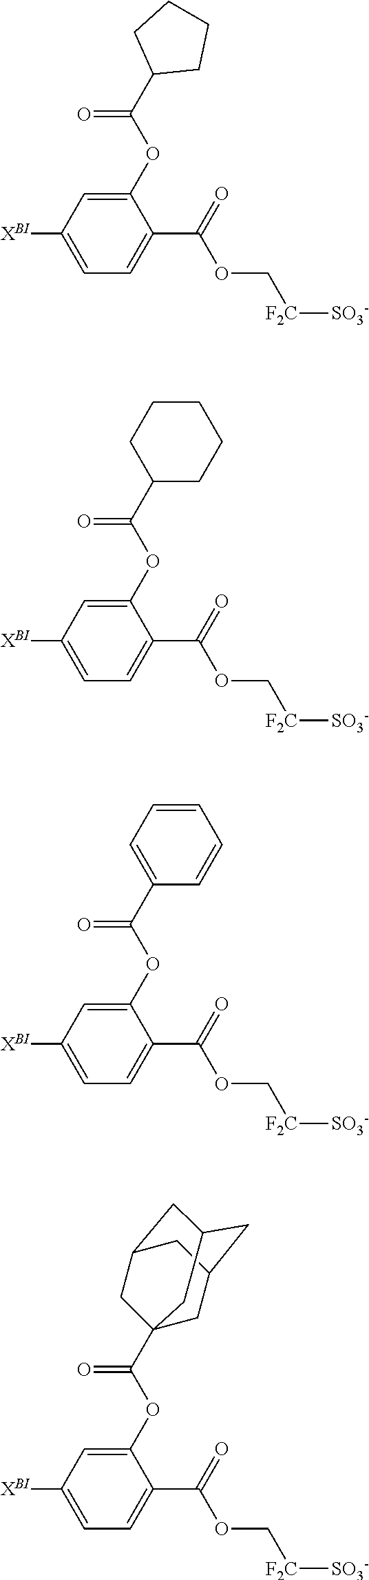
C1([XBI])=CC=C(C(=O)OC[F2C][SO3-])C(OC(C2CCCC2)=O)=C1.C1([XBI])=CC=C(C(=O)OC[F2C][SO3-])C(OC(C2CCCCC2)=O)=C1.C1([XBI])=CC=C(C(=O)OC[F2C][SO3-])C(OC(C2=CC=CC=C2)=O)=C1.C1([XBI])=CC=C(C(=O)OC[F2C][SO3-])C(OC(=O)C23CC4CC(CC(C2)C4)C3)=C1
